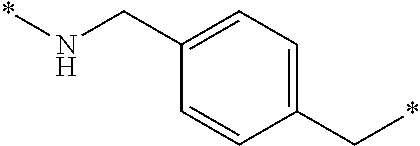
C1(C*)=CC=C(CN*)C=C1
